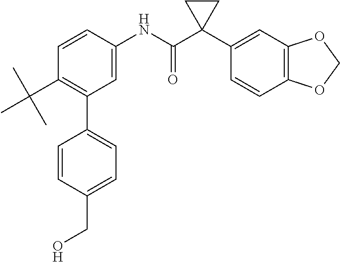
C1=C(NC(C2(C3=CC4=C(C=C3)OCO4)CC2)=O)C=CC(C(C)(C)C)=C1C1=CC=C(CO)C=C1
